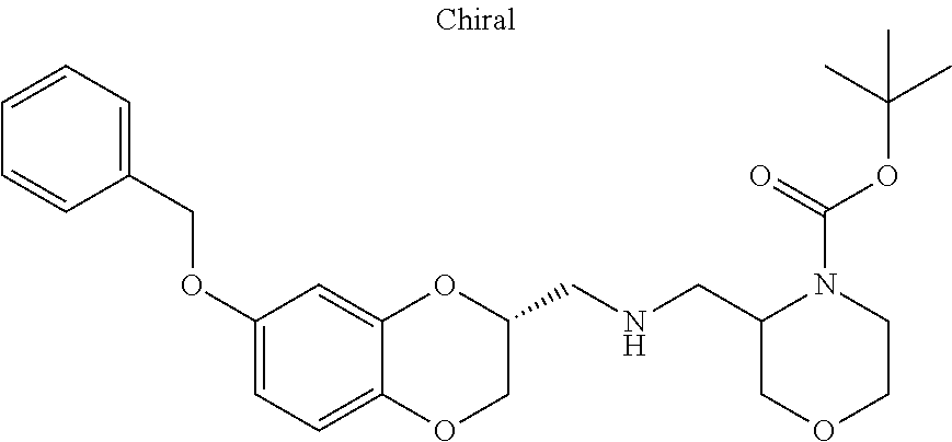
C12=CC=C(OCC3=CC=CC=C3)C=C1OC(CNCC1COCCN1C(OC(C)(C)C)=O)CO2
